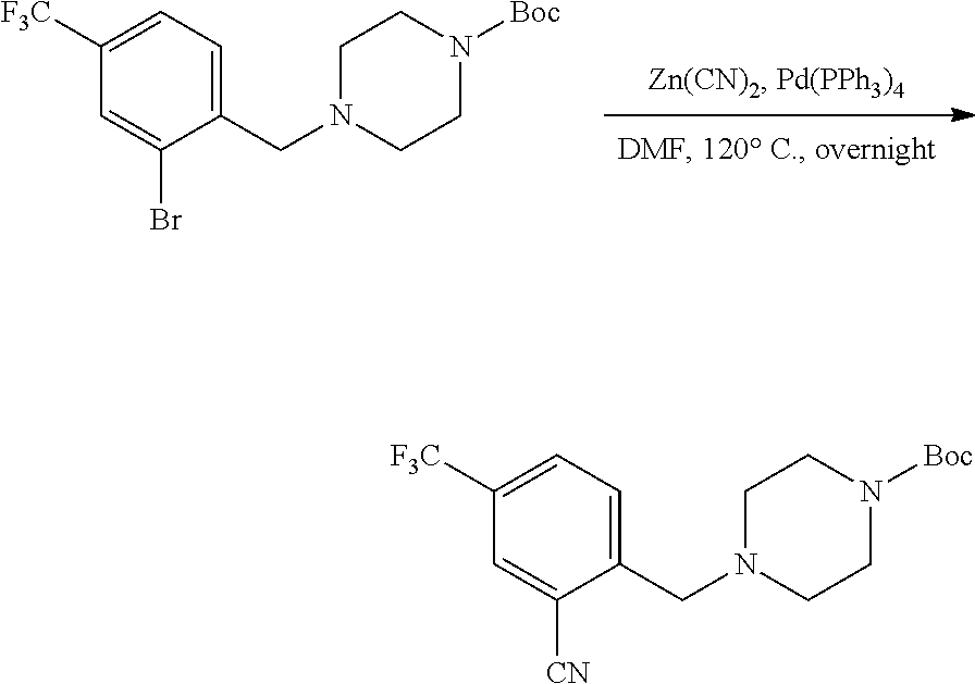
C1=C(Br)C(CN2CCN([Boc])CC2)=CC=C1[F3C].C1=C([CN])C(CN2CCN([Boc])CC2)=CC=C1[F3C]
